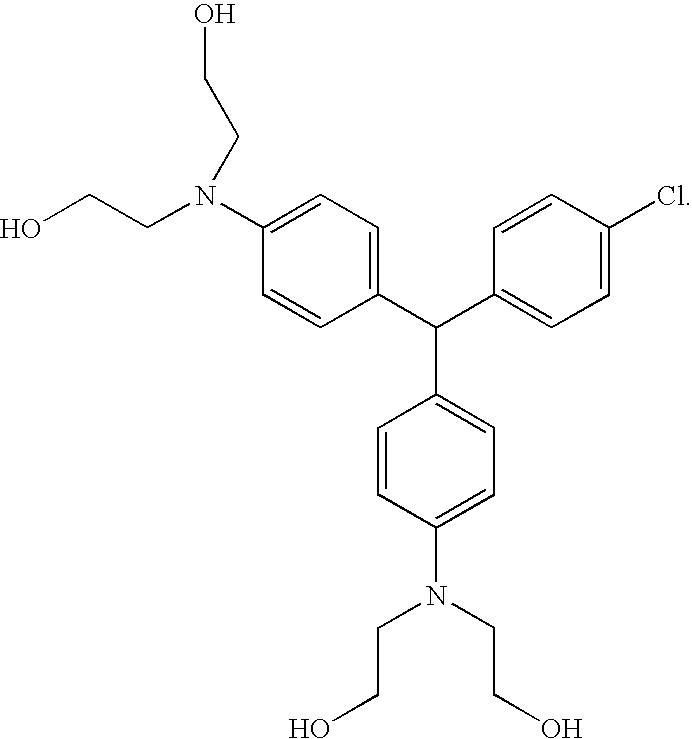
OCCN(C1=CC=C(C(C2=CC=C(Cl)C=C2)C2=CC=C(N(CCO)CCO)C=C2)C=C1)CCO
